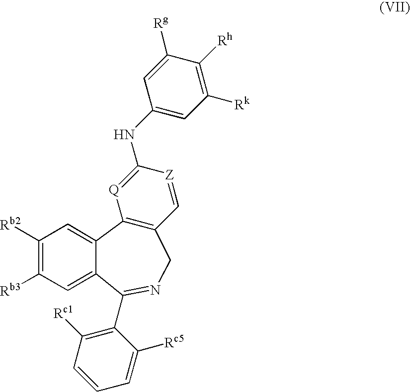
C1([Rk])=C([Rh])C([Rg])=CC(NC2=[Q]C3=C(C=[Z]2)CN=C(C2=C([Rc1])C=CC=C2[Rc5])C2=CC([Rb3])=C([Rb2])C=C32)=C1
